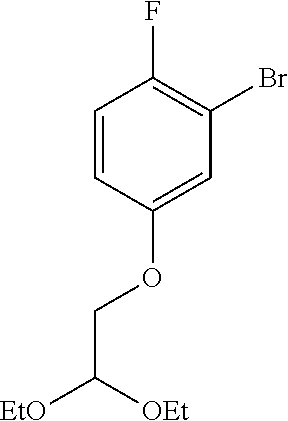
C1=CC(OCC([EtO])[OEt])=CC(Br)=C1F
